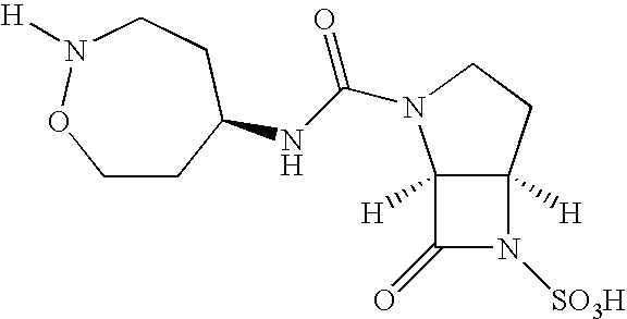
C1CC(NC(N2C3([H])C([H])(CC2)N([SO3H])C3=O)=O)CCN([H])O1
